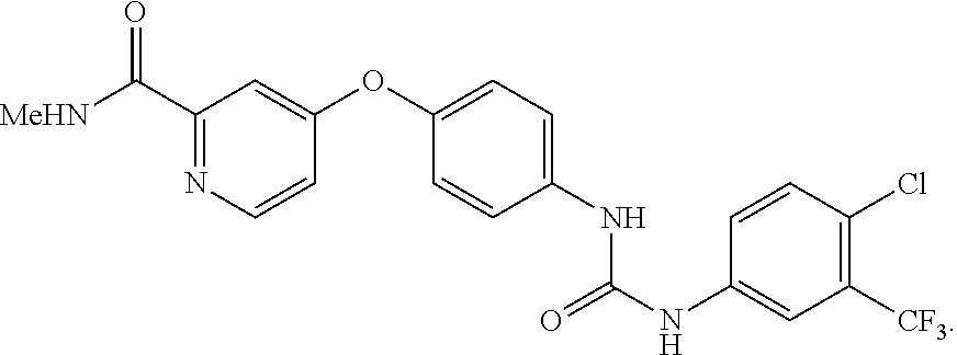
C1(C([MeHN])=O)=NC=CC(OC2=CC=C(NC(NC3=CC([CF3])=C(Cl)C=C3)=O)C=C2)=C1
